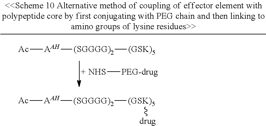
[AAH]([Ac])[(SGGGG)2][(GSK)5][drug].[+ NHS][PEG-drug].[AAH]([Ac])[(SGGGG)2][(GSK)5]
